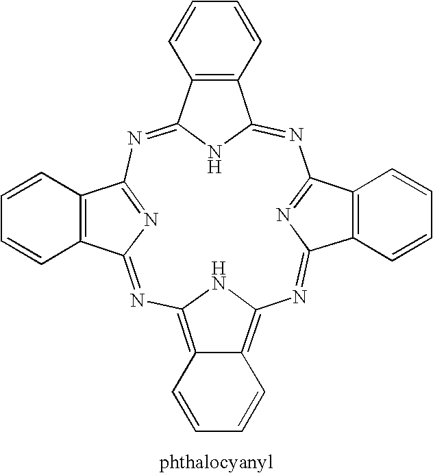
N1=C2NC(=NC3=NC(=NC4=C5C(=C(N=C6N=C1C1=C6C=CC=C1)N4)C=CC=C5)C1=C3C=CC=C1)C1=C2C=CC=C1
